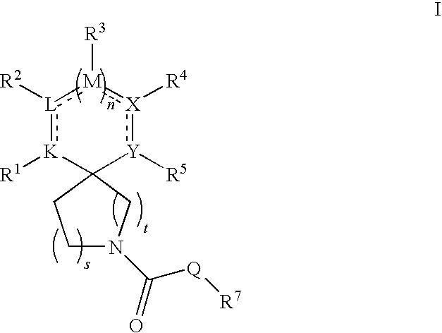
[L]1([R2]):[K]([R1])C2([Y]([R5]):[X]([R4]):[M]:1[R3])CCN(C([Q][R7])=O)C2
